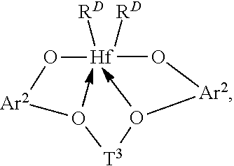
[Hf]1([RD])([RD])O[Ar2]O[T3]O[Ar2]O1
